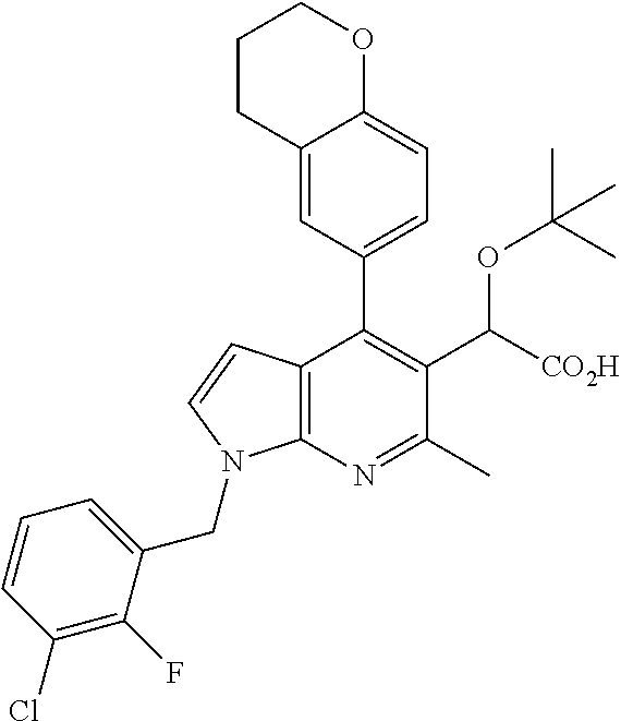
C1CC2=CC(C3=C(C([CO2H])OC(C)(C)C)C(C)=NC4=C3C=CN4CC3=CC=CC(Cl)=C3F)=CC=C2OC1
